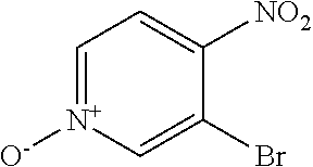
C1=[N+]([O-])C=C(Br)C([NO2])=C1
